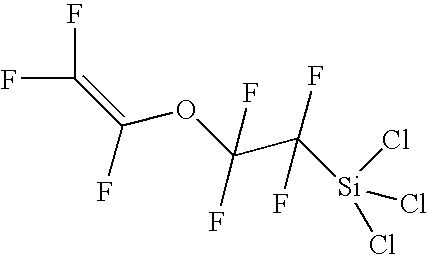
FC(F)=C(OC(C([Si](Cl)(Cl)Cl)(F)F)(F)F)F
